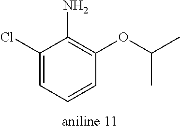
C1(Cl)=CC=CC(OC(C)C)=C1N
